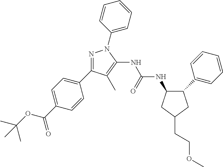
C1(C2=CC=CC=C2)CC(CCOC)CC1NC(NC1=C(C)C(C2=CC=C(C(=O)OC(C)(C)C)C=C2)=NN1C1=CC=CC=C1)=O
